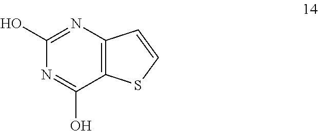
N1=C(O)C2=C(N=C1O)C=CS2
